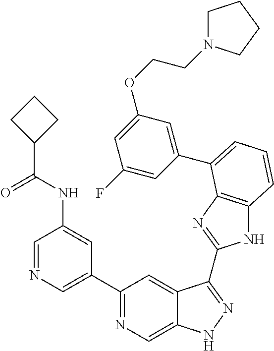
C1(C2=NC=C3C(=C2)C(C2=NC4=C(N2)C=CC=C4C2=CC(OCCN4CCCC4)=CC(F)=C2)=NN3)=CN=CC(NC(=O)C2CCC2)=C1
